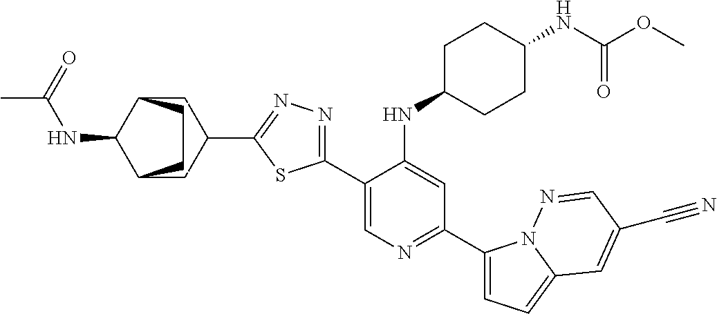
C1(C2=CN=C(C3=CC=C4N3N=CC(C#N)=C4)C=C2NC2CCC(NC(OC)=O)CC2)=NN=C(C2CC3C(NC(=O)C)C(C2)CC3)S1
